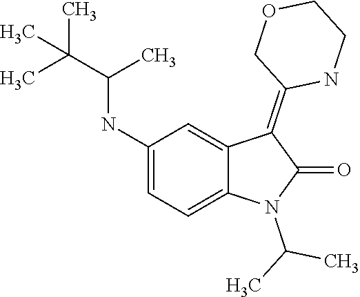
N1(C(C)C)C(=O)C(=C2COCCN2)C2=CC(NC(C(C)(C)C)C)=CC=C12
